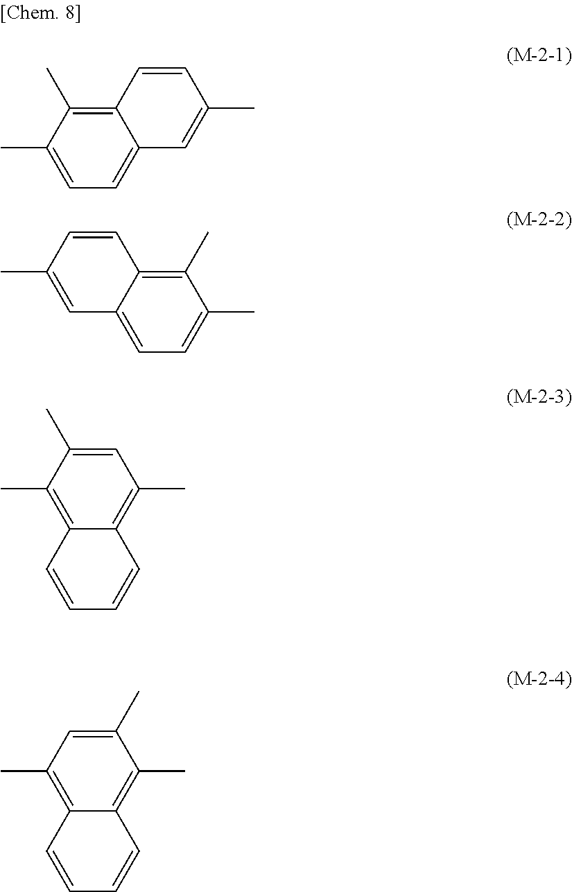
CC1=CC=C2C(=C1C)C=CC(C)=C2.CC1=CC=C2C(=C1C)C=CC(C)=C2.CC1=C2C(=C(C)C=C1C)C=CC=C2.CC1=C2C(=C(C)C=C1C)C=CC=C2
